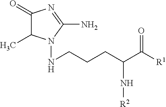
C(CCC(N[R2])C([R1])=O)NN1C(C)C(=O)N=C1N
